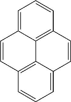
C1=C2C3=C(C=C1)C=CC1=CC=CC(=C31)C=C2
